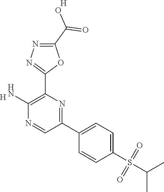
C1(N)=C(C2=NN=C(C(O)=O)O2)N=C(C2=CC=C(S(C(C)C)(=O)=O)C=C2)C=N1.[H].[H]
